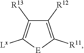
C1([R12])=C([R11])[E]C([Lx])=C1[R13]
